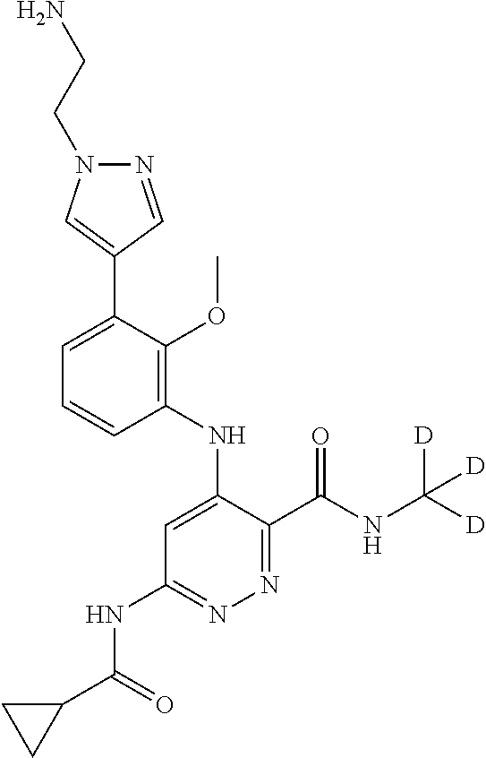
N1=CC(C2=CC=CC(NC3=CC(NC(=O)C4CC4)=NN=C3C(NC([D])([D])[D])=O)=C2OC)=CN1CCN
